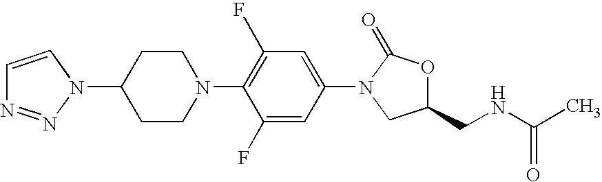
C1(N2N=NC=C2)CCN(C2=C(F)C=C(N3C(=O)OC(CNC(C)=O)C3)C=C2F)CC1
